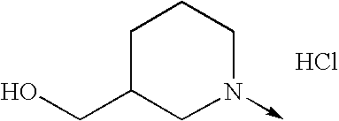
N1(->C)CCCC(CO)C1.Cl
